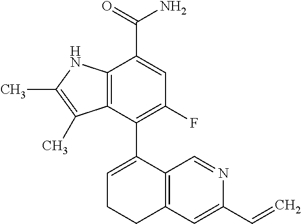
C12=C(NC(C)=C1C)C(C(=O)N)=CC(F)=C2C1=CCCC2=C1C=NC(C=C)=C2
